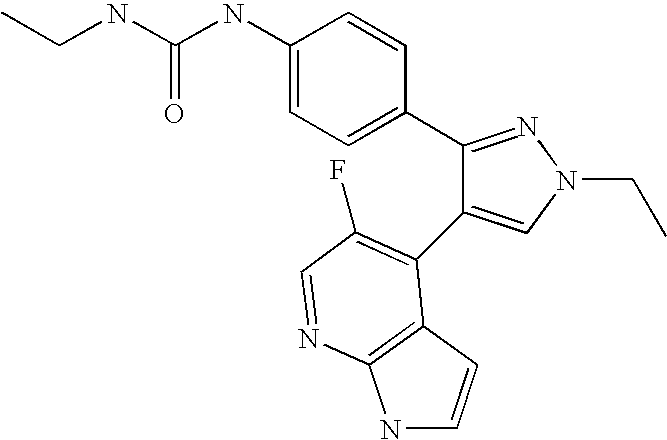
C(NC1=CC=C(C2=NN(CC)C=C2C2=C(F)C=NC3=C2C=CN3)C=C1)(=O)NCC
